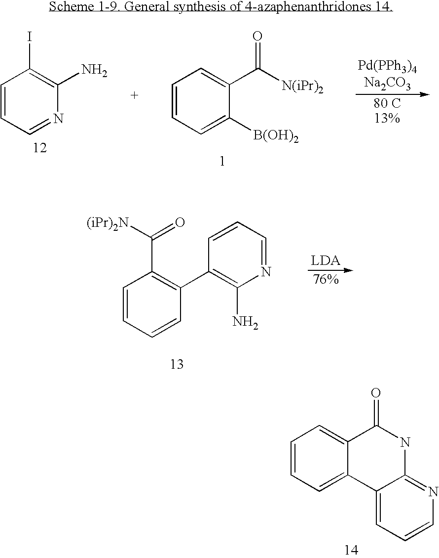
C1=CC=NC(N)=C1I.C1=CC=C([B(OH)2])C(C([N(iPr)2])=O)=C1.C1=CC=CC(C2=C(N)N=CC=C2)=C1C(=O)[(iPr)2N].C1=CC=C2C(=C1)C(=O)NC1=NC=CC=C21
